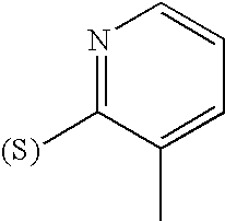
N1=C([(S)])C(C)=CC=C1
